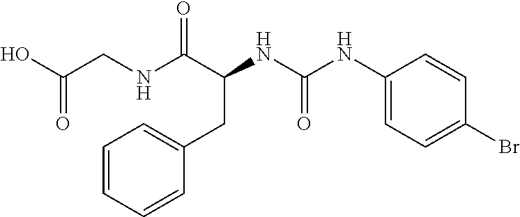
C1(CC(NC(=O)NC2=CC=C(Br)C=C2)C(NCC(O)=O)=O)=CC=CC=C1
